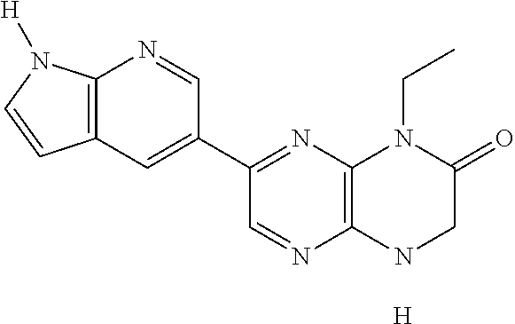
C1=NC2=C(N=C1C1=CC3=C(N=C1)N([H])C=C3)N(CC)C(=O)CN2.[H]
